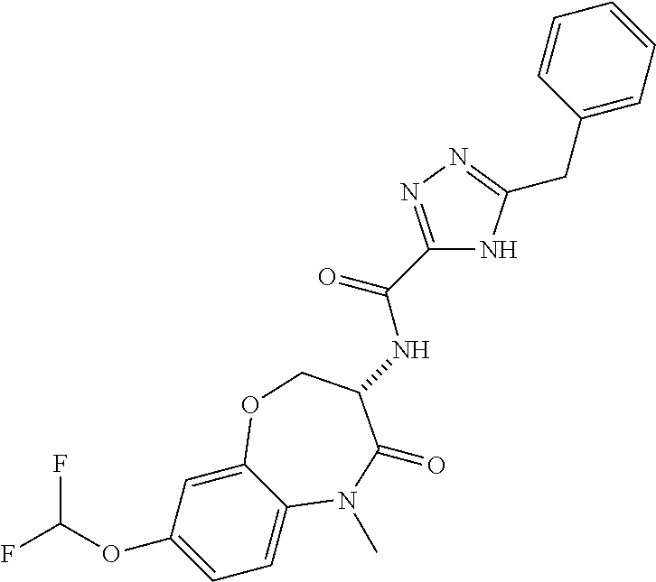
C1=C2C(=CC(OC(F)F)=C1)OCC(NC(C1=NN=C(CC3=CC=CC=C3)N1)=O)C(=O)N2C
